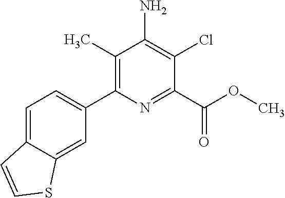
C1(C2=CC=C3C(=C2)SC=C3)=C(C)C(N)=C(Cl)C(C(=O)OC)=N1
